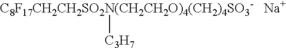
[C8F17CH2CH2SO2N(CH2CH2O)4(CH2)4SO3-][C3H7].[Na]
